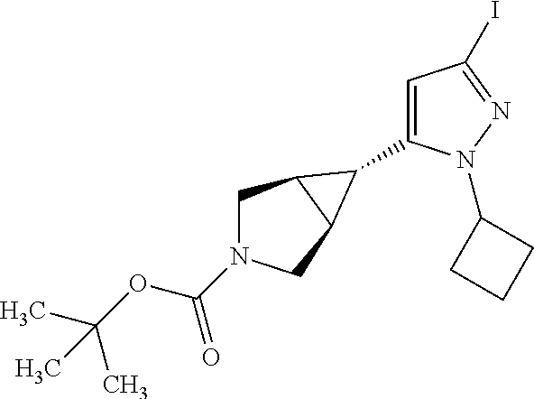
C1C2C(CN1C(OC(C)(C)C)=O)C2C1=CC(I)=NN1C1CCC1
